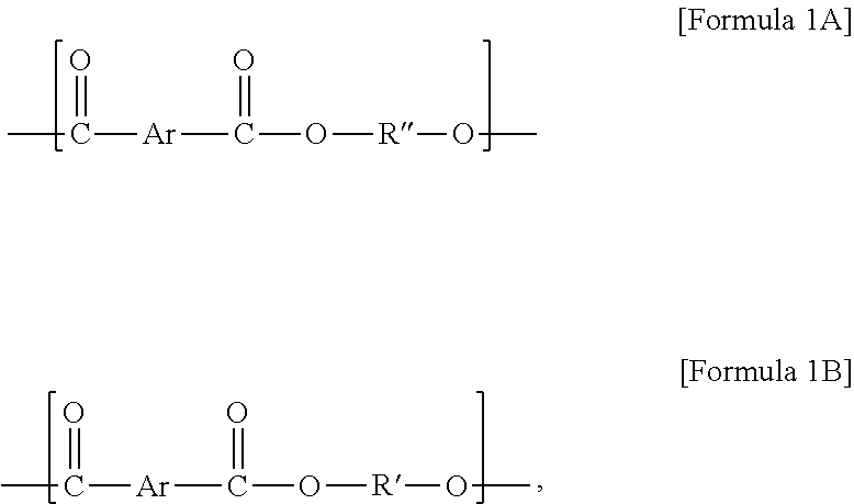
CC([Ar]C(O[R]OC)=O)=O.CC([Ar]C(O[R]OC)=O)=O
